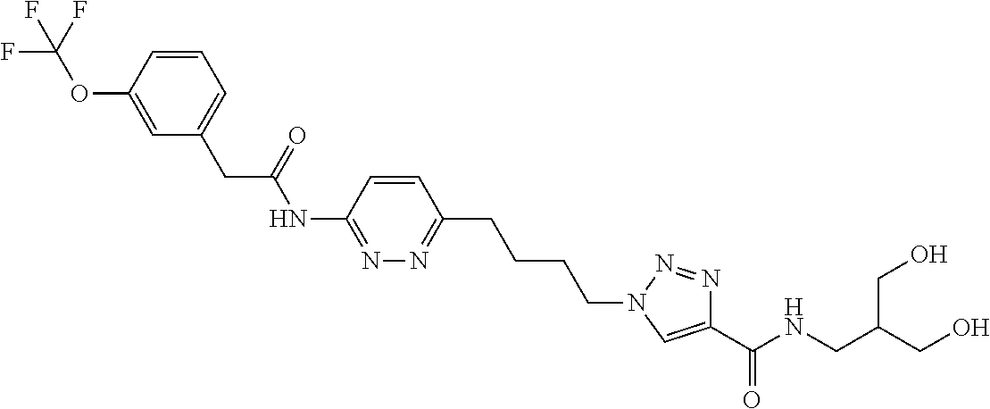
C1(NC(CC2=CC=CC(OC(F)(F)F)=C2)=O)=NN=C(CCCCN2C=C(C(NCC(CO)CO)=O)N=N2)C=C1
